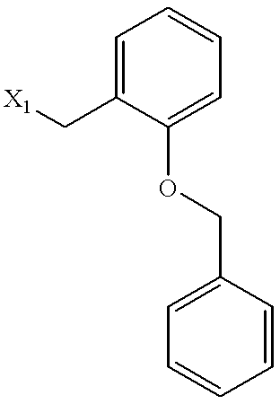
C1=C(OCC2=CC=CC=C2)C(C[X1])=CC=C1
